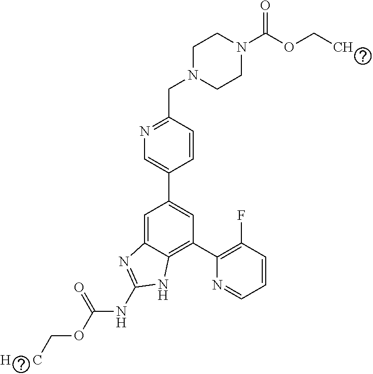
C1=CC(CN2CCN(C(OCC)=O)CC2)=NC=C1C1=CC(C2=C(F)C=CC=N2)=C2C(=C1)N=C(NC(OC[H      C])=O)N2
